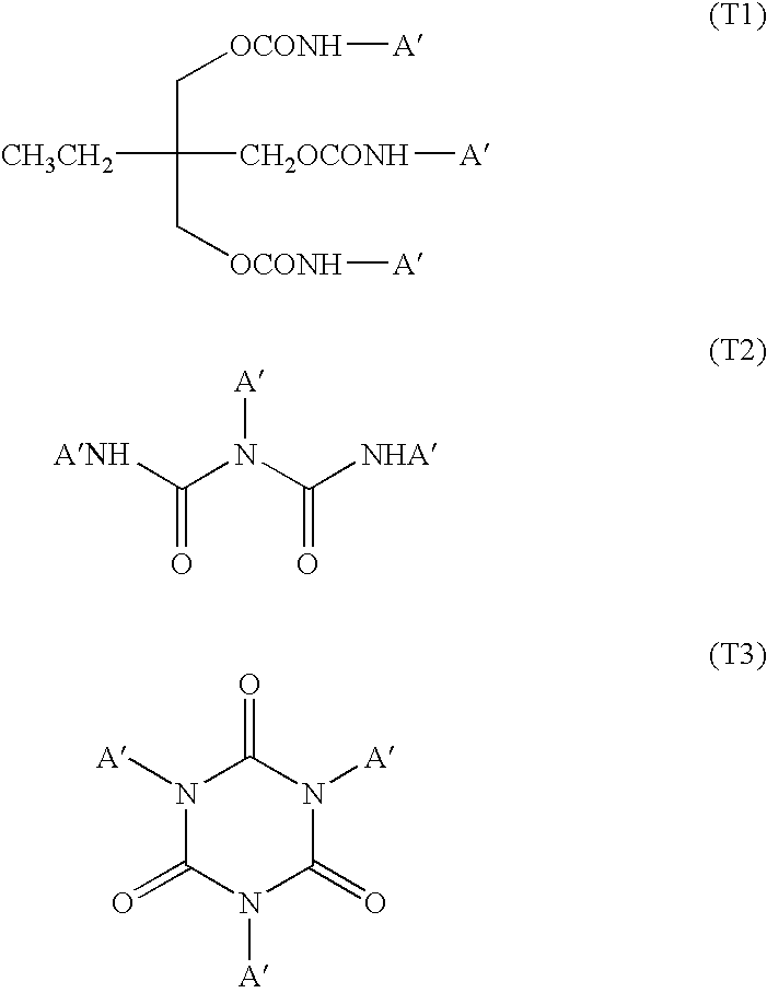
[CH3CH2]C(C[OCONH][A])(C[OCONH][A])[CH2OCONH][A].[ANH]C(N(C([NHA])=O)[A])=O.N1([A])C(=O)N([A])C(=O)N([A])C1=O
